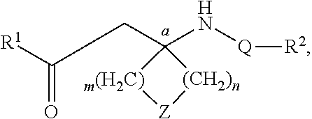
C(CC1(N[Q][R2])[m(H2C)][Z][(CH2)n]1)([R1])=O
